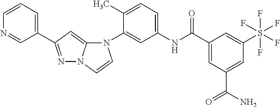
N1=C(C2=CC=CN=C2)C=C2N1C=CN2C1=CC(NC(C2=CC(C(=O)N)=CC(S(F)(F)(F)(F)F)=C2)=O)=CC=C1C
